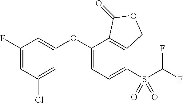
C1(F)=CC(Cl)=CC(OC2=CC=C(S(C(F)F)(=O)=O)C3=C2C(=O)OC3)=C1
